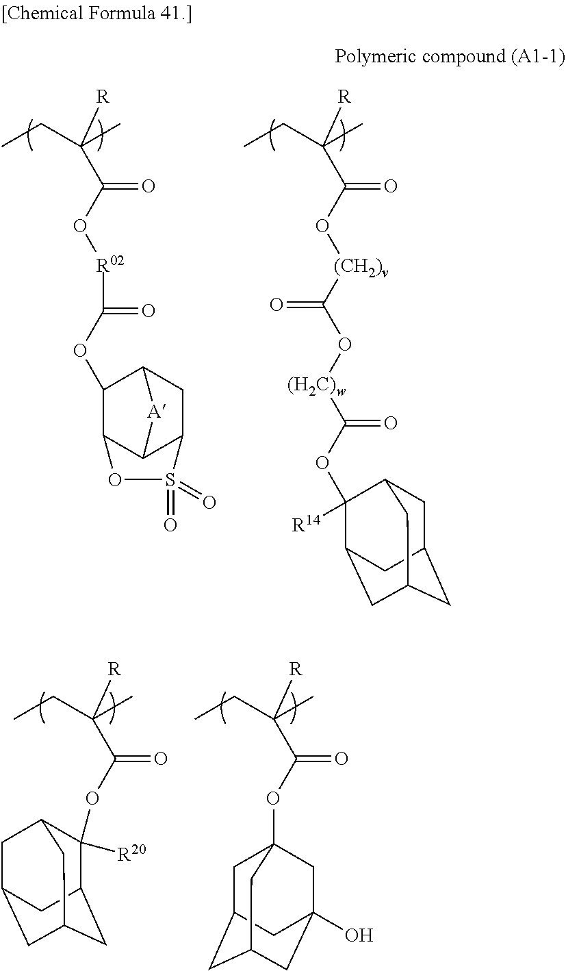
CCC(C)([R])C(O[R02]C(=O)OC1C2C3C(CC1[A]3)S(=O)(=O)O2)=O.CCC(C)([R])C(O[(CH2)v]C(O[(H2C)w]C(OC1([R14])C2CC3CC(CC1C3)C2)=O)=O)=O.CCC(C)([R])C(OC1([R20])C2CC3CC(CC1C3)C2)=O.CCC(C)([R])C(OC12CC3CC(CC(O)(C1)C3)C2)=O
